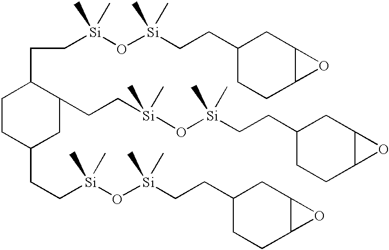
C1CC(CC[Si](O[Si](CCC2CCC3C(C2)O3)(C)C)(C)C)CC(CC[Si](O[Si](CCC2CCC3C(C2)O3)(C)C)(C)C)C1CC[Si](O[Si](CCC1CCC2C(C1)O2)(C)C)(C)C
